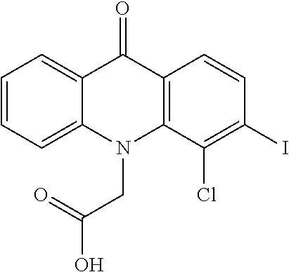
C12=CC=CC=C1N(CC(O)=O)C1=C(C2=O)C=CC(I)=C1Cl
